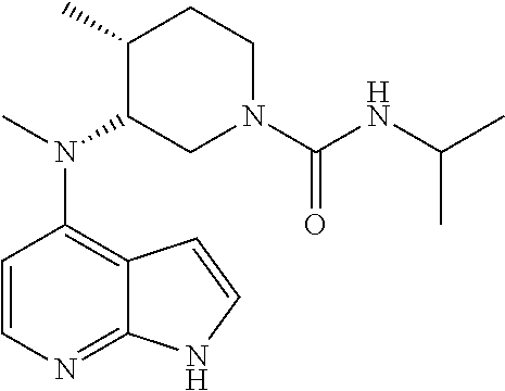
C1=CN=C2C(=C1N(C)C1CN(C(NC(C)C)=O)CCC1C)C=CN2
